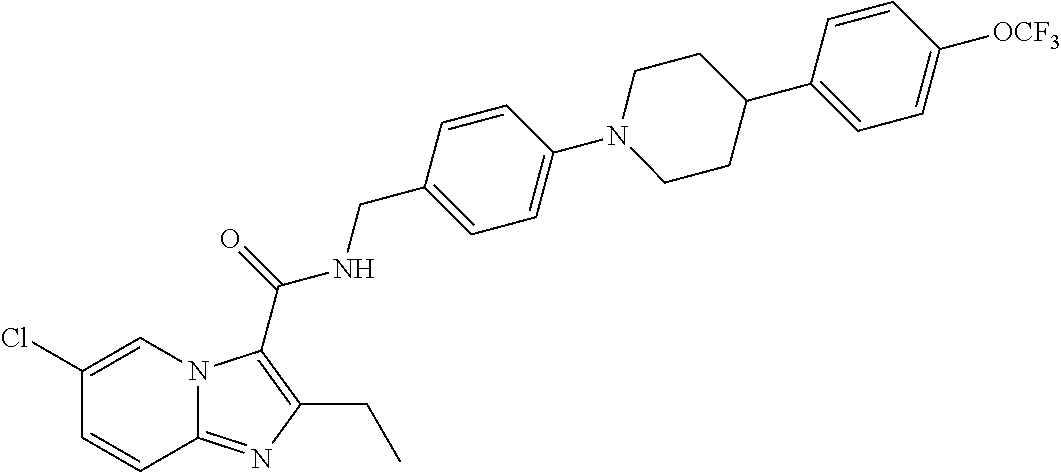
C1(Cl)=CN2C(=NC(CC)=C2C(=O)NCC2=CC=C(N3CCC(C4=CC=C([OCF3])C=C4)CC3)C=C2)C=C1
